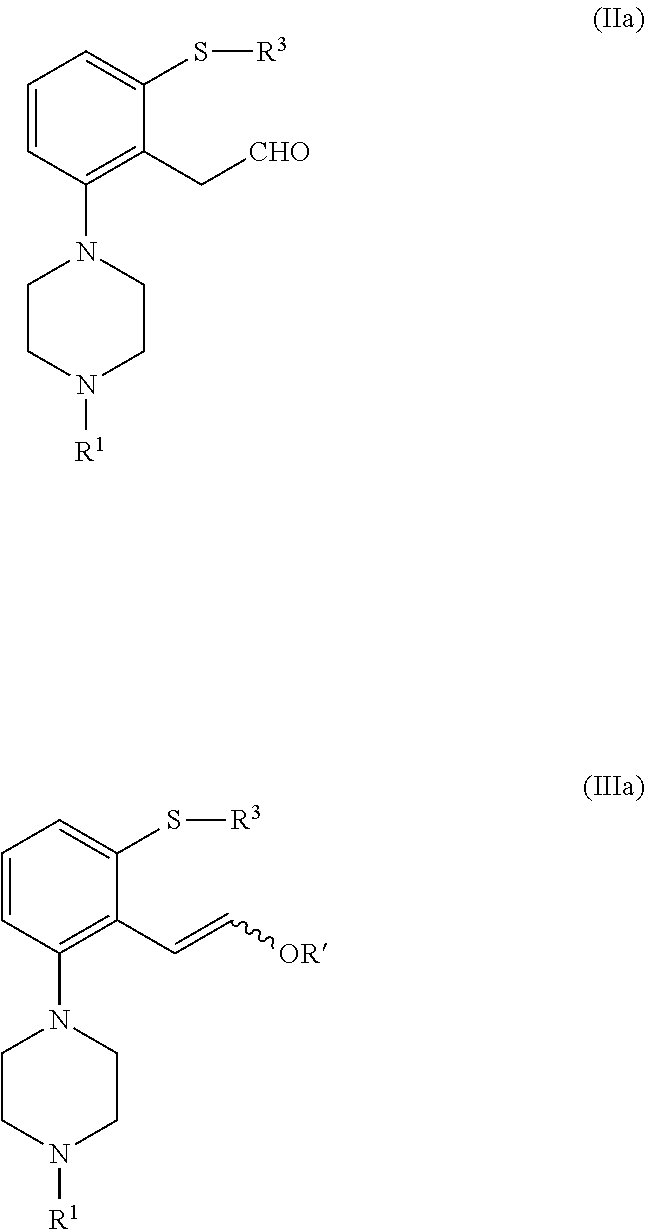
C1=CC(N2CCN([R1])CC2)=C(C[CHO])C(S[R3])=C1.C1=CC(N2CCN([R1])CC2)=C(C=C[OR])C(S[R3])=C1
